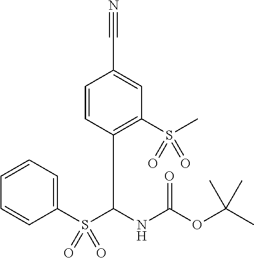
C1=CC(C(S(=O)(C2=CC=CC=C2)=O)NC(=O)OC(C)(C)C)=C(S(C)(=O)=O)C=C1C#N
